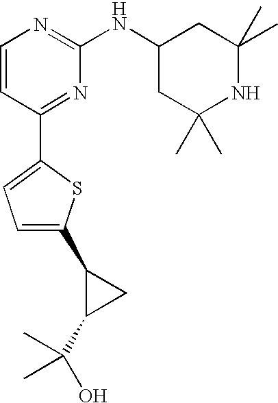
C1=CC(C2=CC=C(C3C(C(O)(C)C)C3)S2)=NC(NC2CC(C)(C)NC(C)(C)C2)=N1
